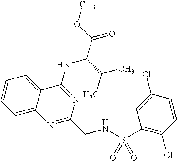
C1=CC=C2C(=C1)C(NC(C(C)C)C(=O)OC)=NC(CNS(=O)(=O)C1=C(Cl)C=CC(Cl)=C1)=N2
